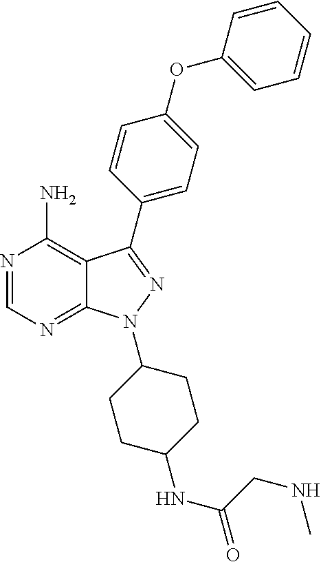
N1=CN=C2C(=C1N)C(C1=CC=C(OC3=CC=CC=C3)C=C1)=NN2C1CCC(NC(=O)CNC)CC1
